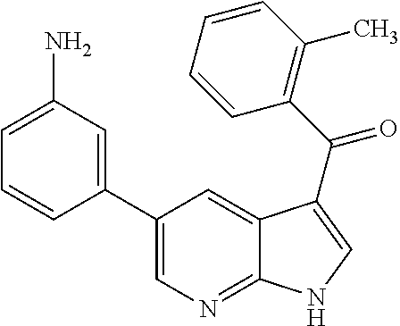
C1(C2=CC(N)=CC=C2)=CN=C2C(=C1)C(C(C1=C(C)C=CC=C1)=O)=CN2
